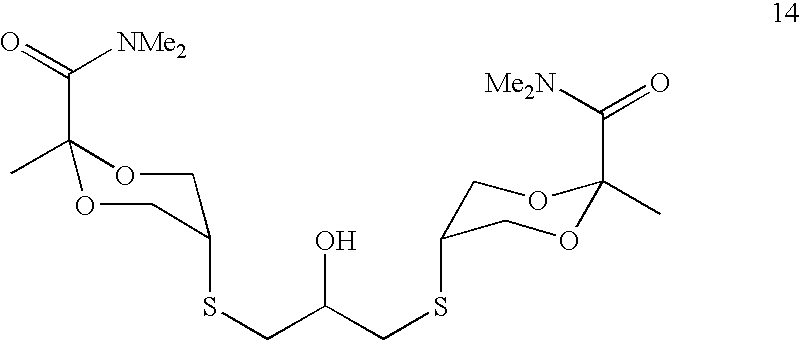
C1(SCC(O)CSC2COC(C)(C([Me2N])=O)OC2)COC(C)(C(=O)[NMe2])OC1
